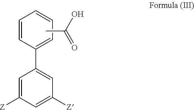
C1=C([Z])C=C([Z])C=C1C1=CC=CC=C1.CC(O)=O
